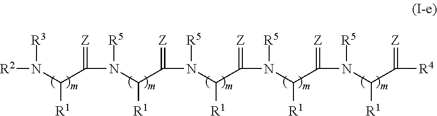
[R2]N([R3])C([R1])C(=[Z])N([R5])C([R1])C(=[Z])N([R5])C([R1])C(=[Z])N([R5])C([R1])C(=[Z])N([R5])C([R1])C(=[Z])[R4]
